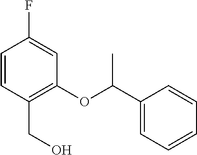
C1=CC(CO)=C(OC(C2=CC=CC=C2)C)C=C1F
